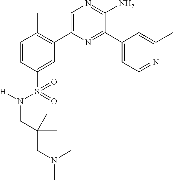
C1=CC(S(=O)(N([H])CC(CN(C)C)(C)C)=O)=CC(C2=CN=C(N)C(C3=CC=NC(C)=C3)=N2)=C1C
